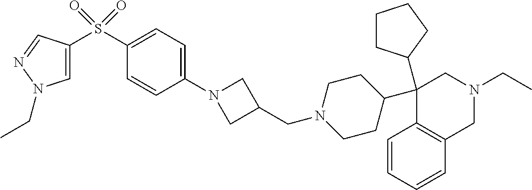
C1(C2CCN(CC3CN(C4=CC=C(S(=O)(=O)C5=CN(CC)N=C5)C=C4)C3)CC2)(C2CCCC2)C2=C(CN(CC)C1)C=CC=C2
